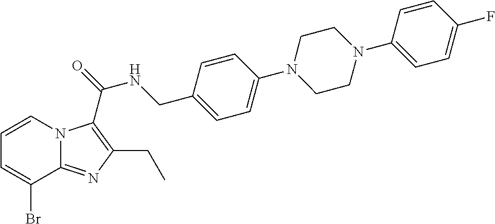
C1=CN2C(=NC(CC)=C2C(=O)NCC2=CC=C(N3CCN(C4=CC=C(F)C=C4)CC3)C=C2)C(Br)=C1
